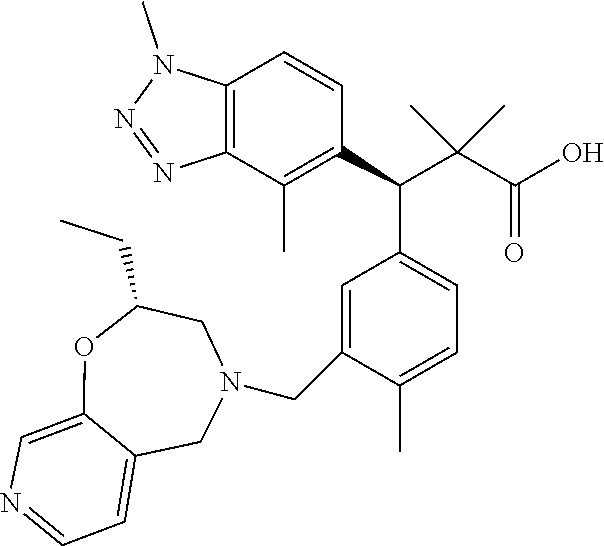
C12=C(C(C)=C(C(C3=CC=C(C)C(CN4CC(CC)OC5=CN=CC=C5C4)=C3)C(C(O)=O)(C)C)C=C1)N=NN2C
